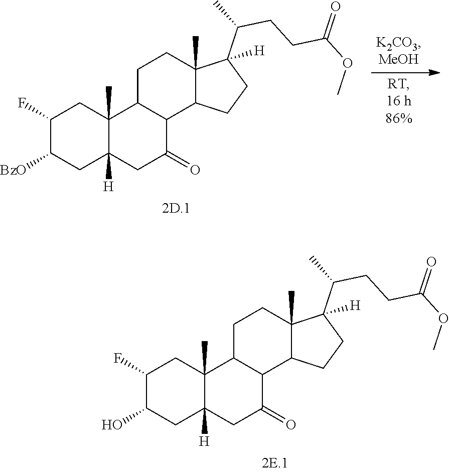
C1C2([H])C(C)(CC(F)C1[BzO])C1CCC3(C)C(C(C)CCC(OC)=O)([H])CCC3C1C(=O)C2.C1C2([H])C(C)(CC(F)C1O)C1CCC3(C)C(C(C)CCC(OC)=O)([H])CCC3C1C(=O)C2
